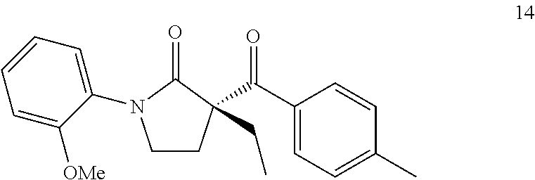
C1CC(C(C2=CC=C(C)C=C2)=O)(CC)C(=O)N1C1=CC=CC=C1[OMe]
